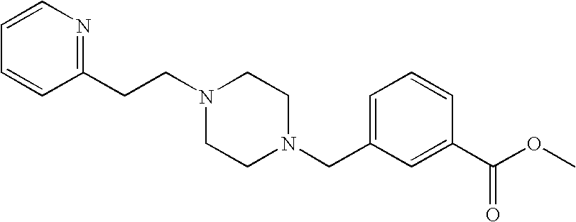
C(N1CCN(CC2=CC=CC(C(OC)=O)=C2)CC1)CC1=NC=CC=C1
